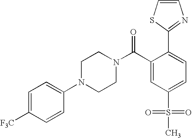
C1([F3C])=CC=C(N2CCN(C(C3=CC(S(=O)(=O)C)=CC=C3C3=NC=CS3)=O)CC2)C=C1
